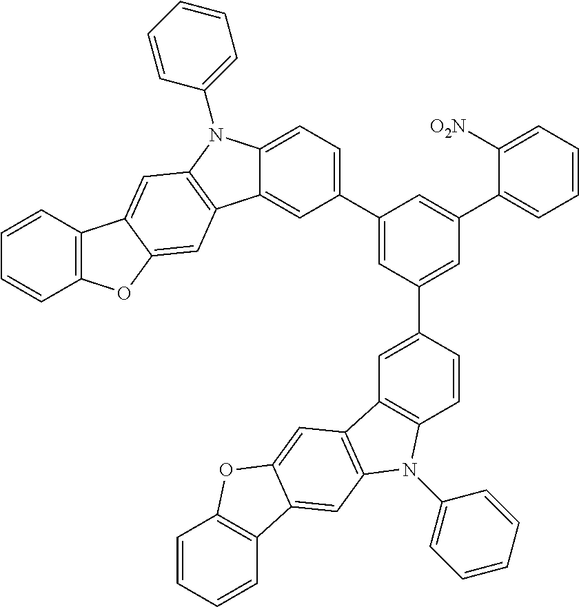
C12=C(C=CC=C1)C1=CC3=C(C=C1O2)C1=CC(C2=CC(C4=CC5=C(C=C4)N(C4=CC=CC=C4)C4=C5C=C5C(=C4)C4=C(O5)C=CC=C4)=CC(C4=CC=CC=C4[O2N])=C2)=CC=C1N3C1=CC=CC=C1
